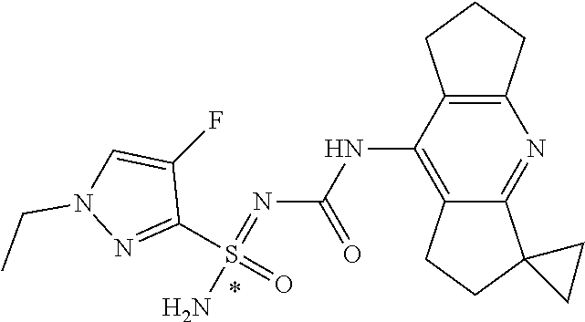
N(C1=C2C(=NC3=C1CCC3)C1(CC2)CC1)C(N=S(N)(C1=NN(CC)C=C1F)=O)=O
